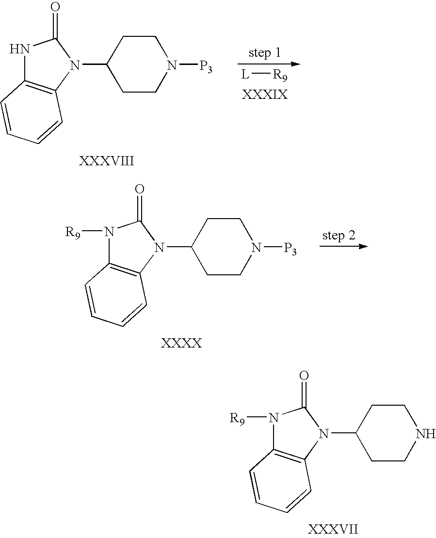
N1([R9])C2=C(N(C3CCNCC3)C1=O)C=CC=C2.N1C2=C(N(C3CCN([P3])CC3)C1=O)C=CC=C2.[L][R9].N1([R9])C2=C(N(C3CCN([P3])CC3)C1=O)C=CC=C2
